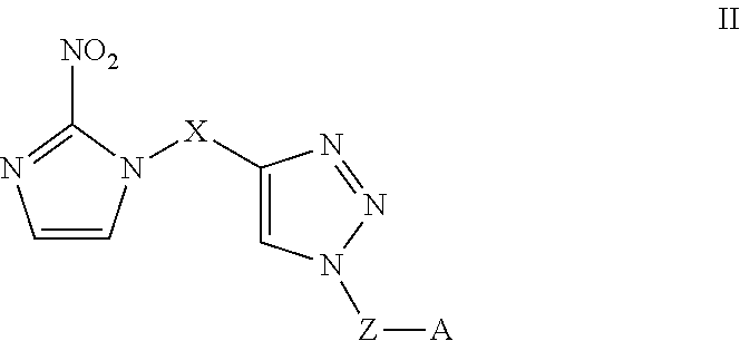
C1=CN([X]C2=CN([Z][A])N=N2)C([NO2])=N1
